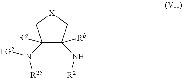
C1([Ra])(N([LG2])[R25])C([Rb])(N[R2])C[X]C1
